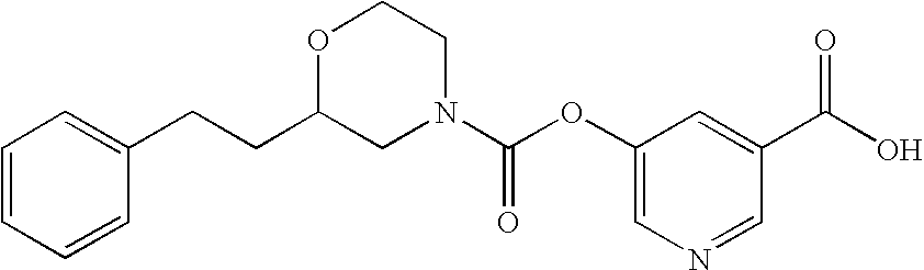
C1=CC=CC(CCC2CN(C(OC3=CN=CC(C(O)=O)=C3)=O)CCO2)=C1
